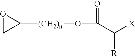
O1CC1[(CH2)n]OC(=O)C([R])[X]
